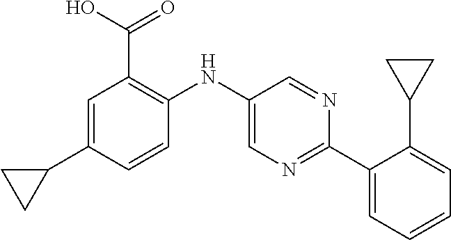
C1=C(C2CC2)C=CC(NC2=CN=C(C3=CC=CC=C3C3CC3)N=C2)=C1C(=O)O
